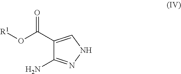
[R1]OC(C1=CNN=C1N)=O
